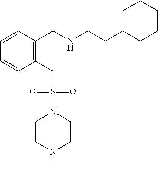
C1C(CC(NCC2=C(CS(N3CCN(C)CC3)(=O)=O)C=CC=C2)C)CCCC1
